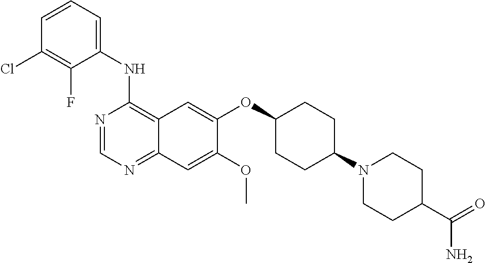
C1(NC2=C3C(=NC=N2)C=C(OC)C(OC2CCC(N4CCC(C(=O)N)CC4)CC2)=C3)=CC=CC(Cl)=C1F
